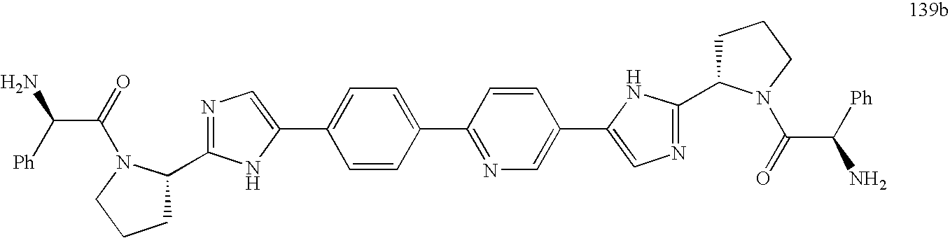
C1C(C2=NC=C(C3=CC=C(C4=NC=C(C5=CN=C(C6CCCN6C(C(N)[Ph])=O)N5)C=C4)C=C3)N2)N(C(=O)C([Ph])N)CC1
